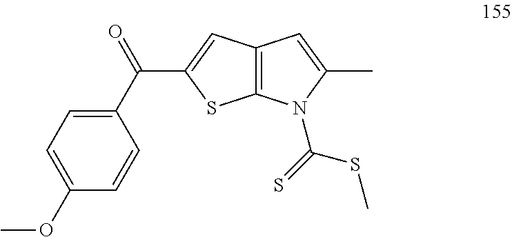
C1=C(OC)C=CC(C(=O)C2=CC3=C(S2)N(C(SC)=S)C(C)=C3)=C1
